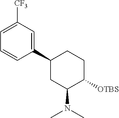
C1=CC(C2CC(N(C)C)C([OTBS])CC2)=CC([CF3])=C1
